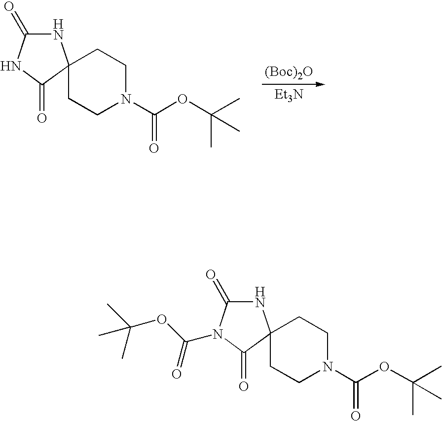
[(Boc)2O].[Et3N].N1C(=O)NC(=O)C12CCN(C(=O)OC(C)(C)C)CC2.N1C(=O)N(C(=O)OC(C)(C)C)C(=O)C12CCN(C(=O)OC(C)(C)C)CC2
